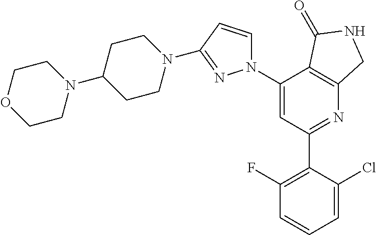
C1(C2=C(F)C=CC=C2Cl)=NC2=C(C(N3C=CC(N4CCC(N5CCOCC5)CC4)=N3)=C1)C(=O)NC2
